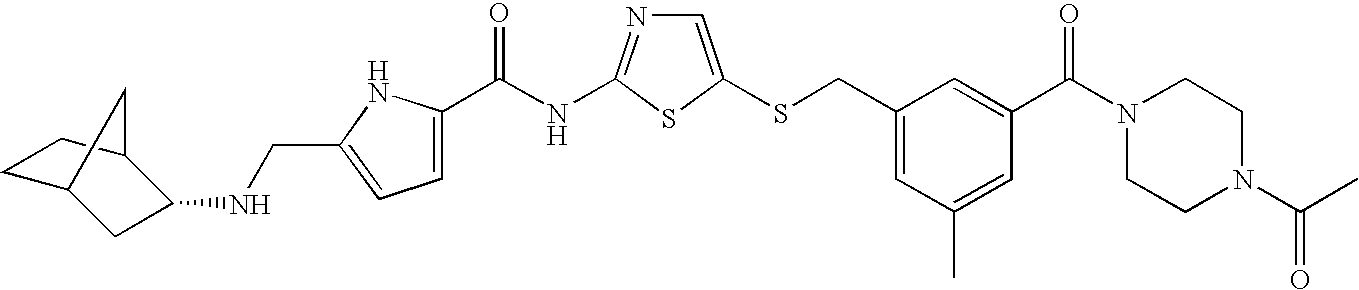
C1=C(SCC2=CC(C)=CC(C(N3CCN(C(=O)C)CC3)=O)=C2)SC(NC(=O)C2=CC=C(CNC3CC4CCC3C4)N2)=N1
